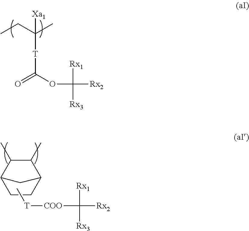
CCC([T]C(OC([Rx2])([Rx1])[Rx3])=O)(C)[Xa1].C1CC2C(C)C(C)C1C2.C[T][COO]C([Rx2])([Rx1])[Rx3]
